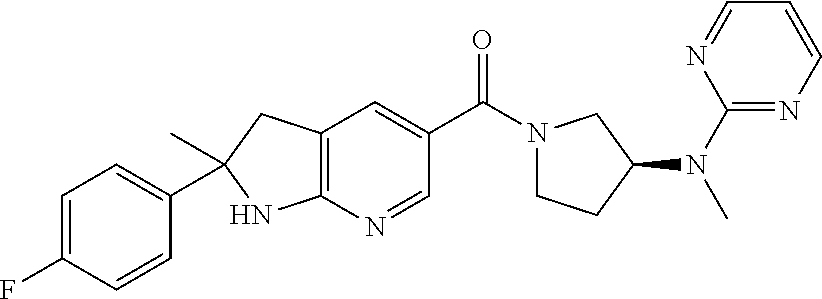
N1(C(C2=CC3=C(N=C2)NC(C2=CC=C(F)C=C2)(C)C3)=O)CCC(N(C)C2=NC=CC=N2)C1
